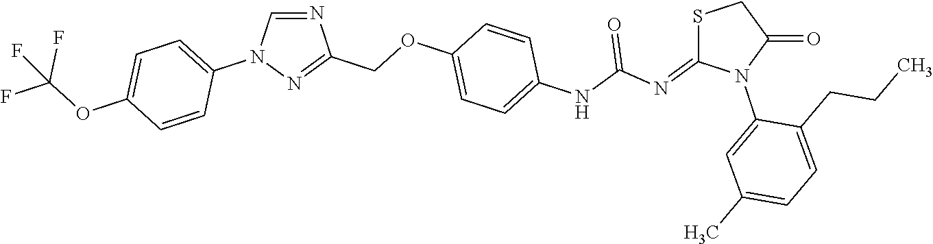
N1=CN(C2=CC=C(OC(F)(F)F)C=C2)N=C1COC1=CC=C(NC(N=C2SCC(=O)N2C2=CC(C)=CC=C2CCC)=O)C=C1
